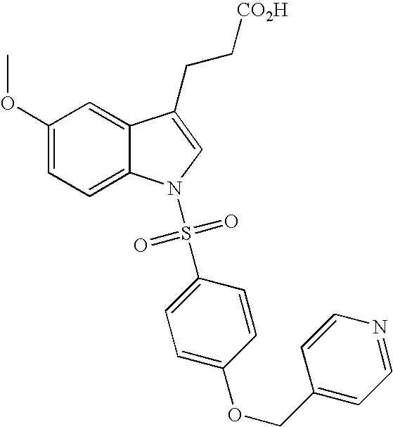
C12=CC(OC)=CC=C1N(S(C1=CC=C(OCC3=CC=NC=C3)C=C1)(=O)=O)C=C2CC[CO2H]
